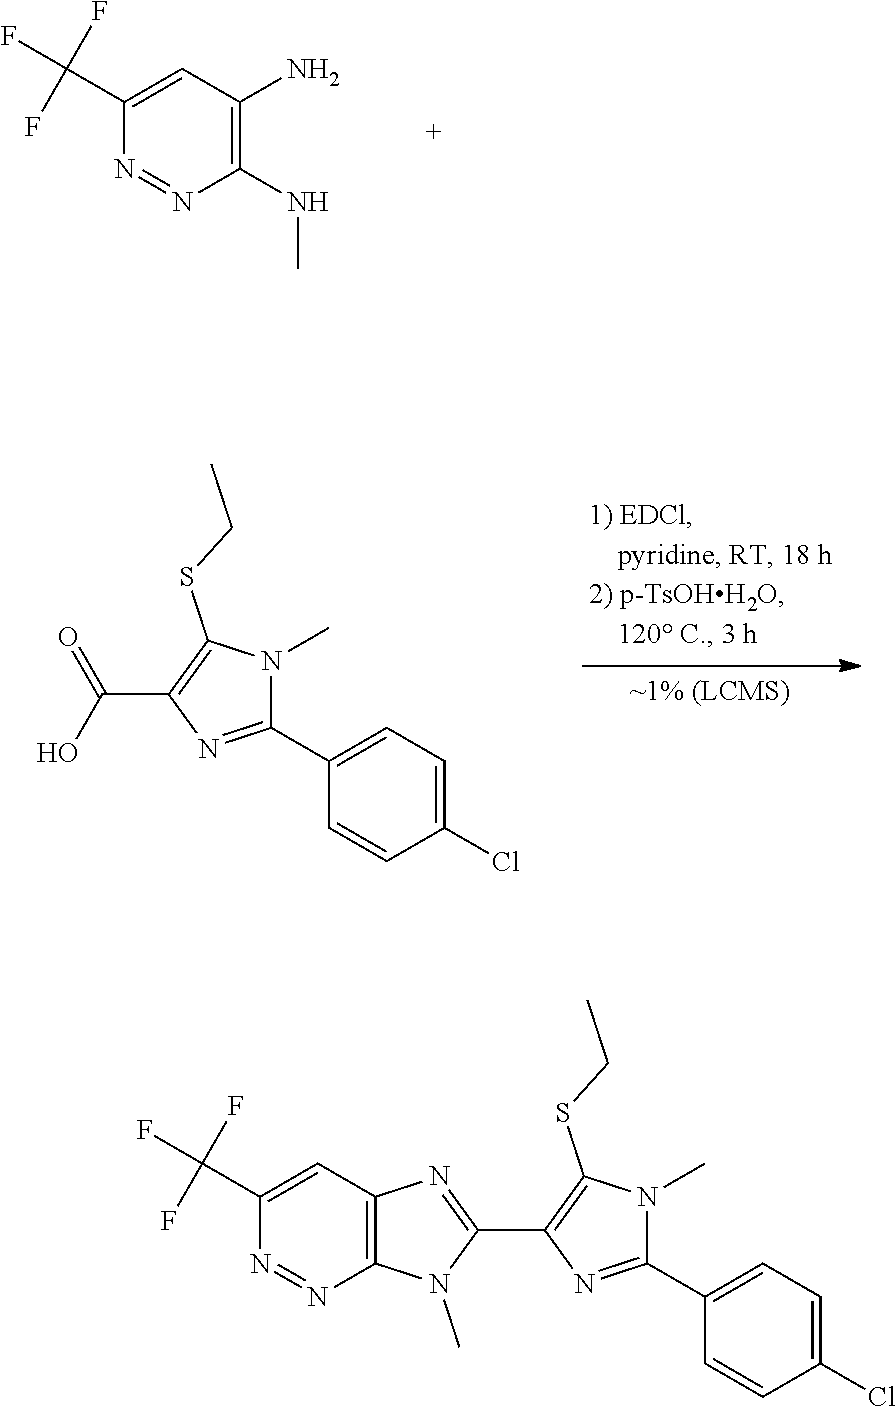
C1(NC)=C(N)C=C(C(F)(F)F)N=N1.C1(C2=CC=C(Cl)C=C2)=NC(C(O)=O)=C(SCC)N1C.C12=C(C=C(C(F)(F)F)N=N1)N=C(C1=C(SCC)N(C)C(C3=CC=C(Cl)C=C3)=N1)N2C
